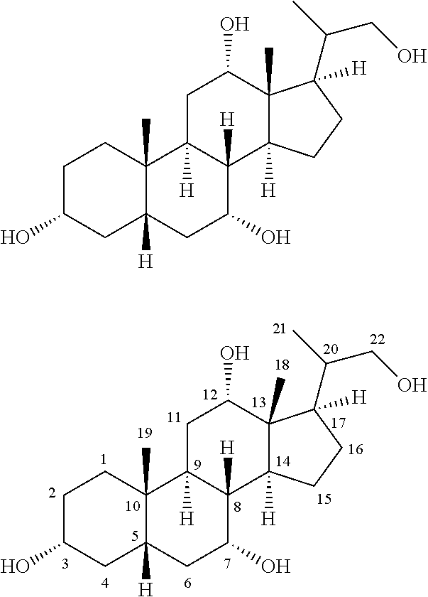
C1C(O)CC2([H])C(C)(C1)C1([H])C([H])(C(O)C2)C2([H])C(C)(C(O)C1)C(C(CO)C)([H])CC2.C1C(O)CC2([H])C(C)(C1)C1([H])C([H])(C(O)C2)C2([H])C(C)(C(O)C1)C(C(CO)C)([H])CC2
